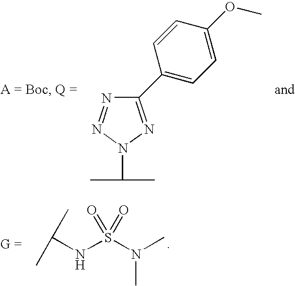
N1=NN(C(C)C)N=C1C1=CC=C(OC)C=C1.C(NS(N(C)C)(=O)=O)(C)C
